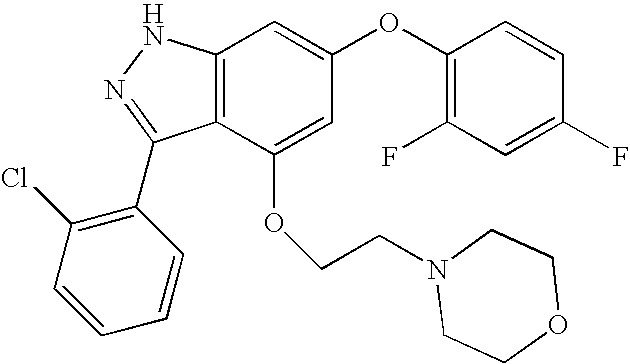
C12=C(NN=C1C1=C(Cl)C=CC=C1)C=C(OC1=C(F)C=C(F)C=C1)C=C2OCCN1CCOCC1
